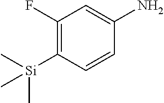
C1(F)=C([Si](C)(C)C)C=CC(N)=C1
